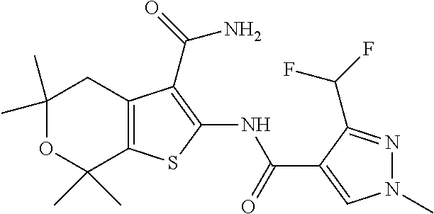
C1(C)(C)OC(C)(C)C2=C(C1)C(C(N)=O)=C(NC(=O)C1=CN(C)N=C1C(F)F)S2
